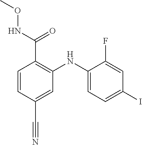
C1=CC(C#N)=CC(NC2=CC=C(I)C=C2F)=C1C(NOC)=O
